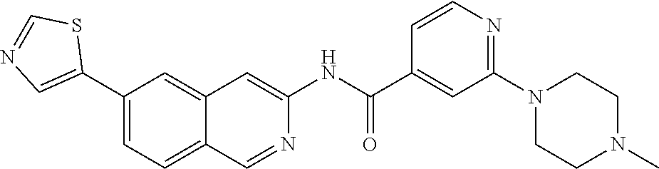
C1(C2=CN=CS2)=CC=C2C(=C1)C=C(NC(=O)C1=CC(N3CCN(C)CC3)=NC=C1)N=C2
